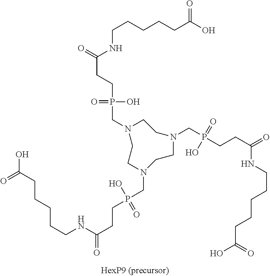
N1(CP(CCC(=O)NCCCCCC(O)=O)(O)=O)CCN(CP(CCC(=O)NCCCCCC(O)=O)(O)=O)CCN(CP(CCC(=O)NCCCCCC(O)=O)(=O)O)CC1
